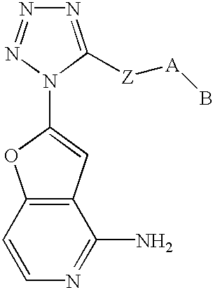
N1=C([Z][A]B)N(C2=CC3=C(C=CN=C3N)O2)N=N1
